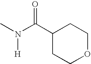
C1(C(=O)N(C)[H])CCOCC1
